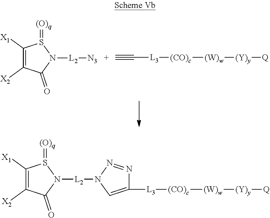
C1([X1])=C([X2])C(=O)N([L2][N3])S1=[(O)q].[L3]([(CO)c][(W)w][(Y)y][Q])C#[C+].C1([X1])=C([X2])C(=O)N([L2]N2C=C([L3][(CO)c][(W)w][(Y)y][Q])N=N2)S1=[(O)q]
